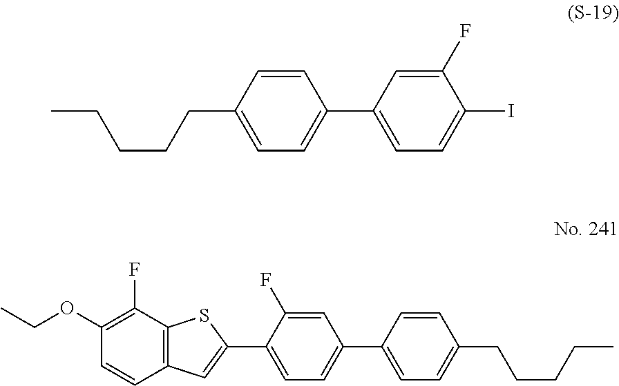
C1=C(CCCCC)C=CC(C2=CC=C(I)C(F)=C2)=C1.C1=C(C2=CC3=C(S2)C(F)=C(OCC)C=C3)C(F)=CC(C2=CC=C(CCCCC)C=C2)=C1
